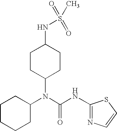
C1CC(N(C2CCCCC2)C(=O)NC2=NC=CS2)CCC1NS(=O)(=O)C
